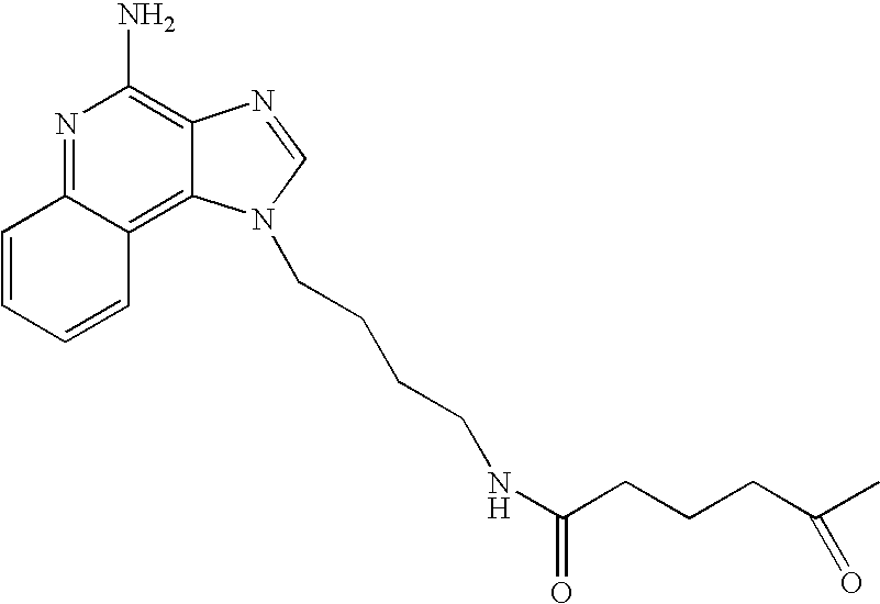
N1=C2C(=C3C(=C1N)N=CN3CCCCNC(CCCC(C)=O)=O)C=CC=C2
